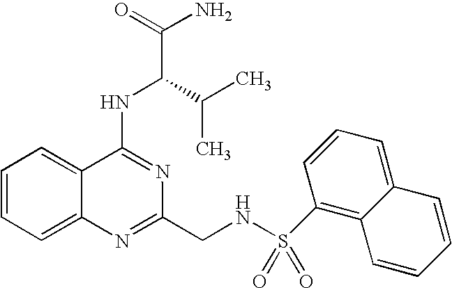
C1=CC=C2C(=C1)C(NC(C(C)C)C(N)=O)=NC(CNS(=O)(=O)C1=C3C(=CC=C1)C=CC=C3)=N2
